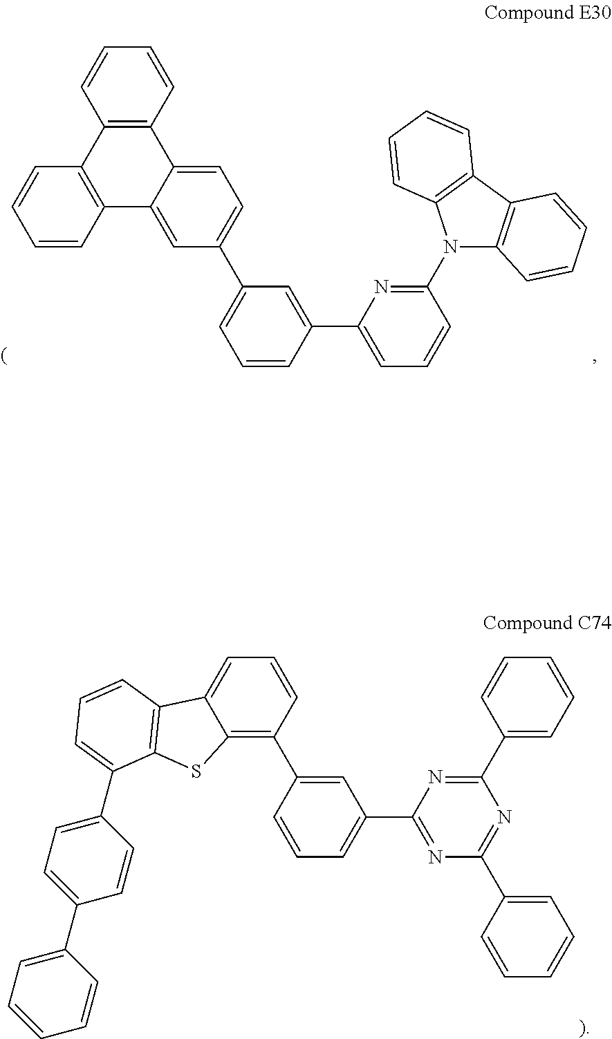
C12=C(SC3=C(C4=CC(C5=NC(C6=CC=CC=C6)=NC(C6=CC=CC=C6)=N5)=CC=C4)C=CC=C13)C(C1=CC=C(C3=CC=CC=C3)C=C1)=CC=C2.C12=C(C3=C(C4=CC(C5=CC=CC(C6=CC=CC(N7C8=C(C9=C7C=CC=C9)C=CC=C8)=N6)=C5)=CC=C14)C=CC=C3)C=CC=C2
